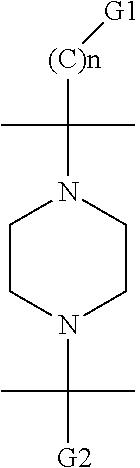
C1CN(C(C)(C)[G2])CCN1C(C)(C)[(C)n][G1]
